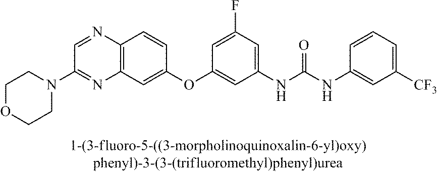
C12=C(C=C(OC3=CC(NC(NC4=CC([CF3])=CC=C4)=O)=CC(F)=C3)C=C1)N=C(N1CCOCC1)C=N2
